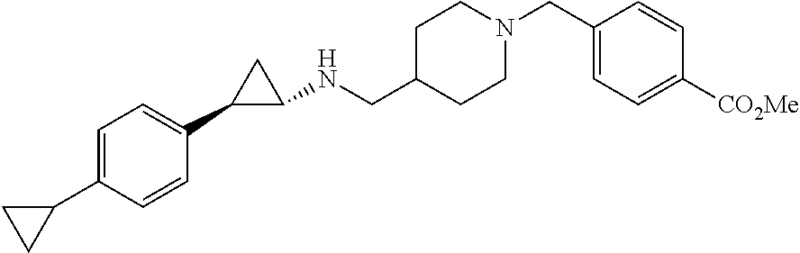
C1=C(C2CC2)C=CC(C2CC2NCC2CCN(CC3=CC=C([CO2Me])C=C3)CC2)=C1
